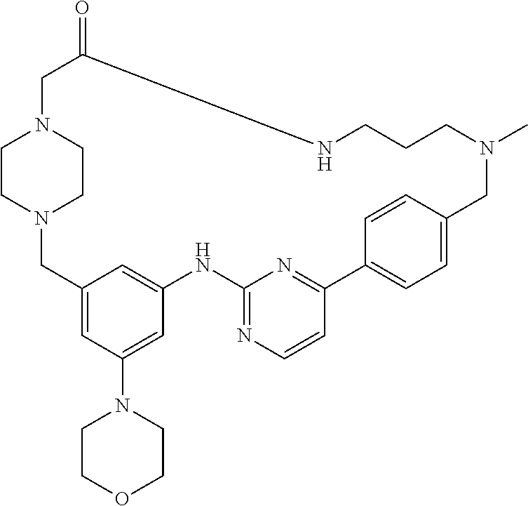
N12CC3=CC(N4CCOCC4)=CC(=C3)NC3=NC=CC(=N3)C3=CC=C(C=C3)CN(C)CCCNC(=O)CN(CC1)CC2
